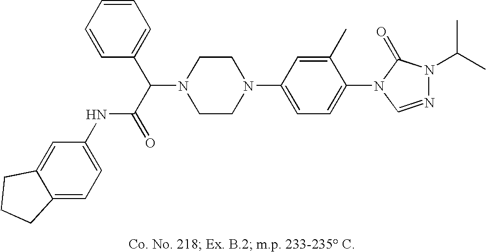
N1(C(C(=O)NC2=CC=C3C(=C2)CCC3)C2=CC=CC=C2)CCN(C2=CC=C(N3C=NN(C(C)C)C3=O)C(C)=C2)CC1
